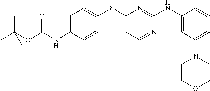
C1=CC(NC2=NC(SC3=CC=C(NC(OC(C)(C)C)=O)C=C3)=CC=N2)=CC(N2CCOCC2)=C1
